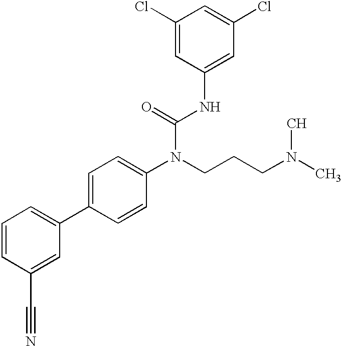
C1=CC(C#N)=CC(C2=CC=C(N(CCCN(C)C)C(=O)NC3=CC(Cl)=CC(Cl)=C3)C=C2)=C1
